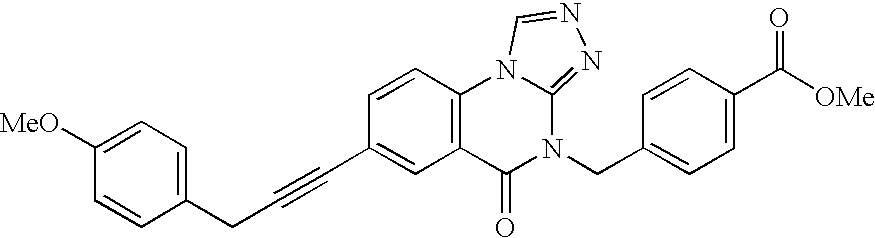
C1=C([MeO])C=CC(CC#CC2=CC3=C(C=C2)N2C(=NN=C2)N(CC2=CC=C(C([OMe])=O)C=C2)C3=O)=C1
